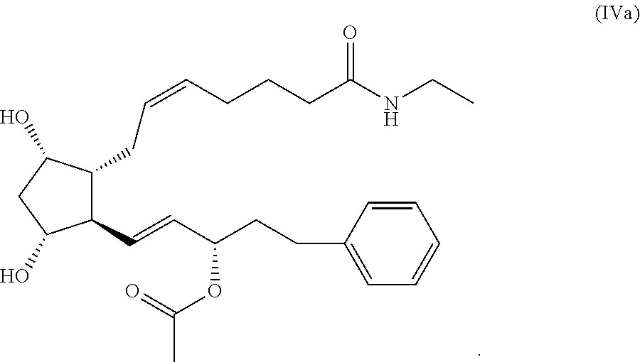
C1(CC=CCCCC(NCC)=O)C(C=CC(CCC2=CC=CC=C2)OC(=O)C)C(O)CC1O
